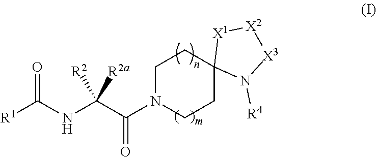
[R1]C(NC(C(N1CCC2(CC1)N([R4])[X3][X2][X1]2)=O)([R2])[R2a])=O
